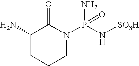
C1(N)CCCN(P(N[SO3H])(N)=O)C1=O
